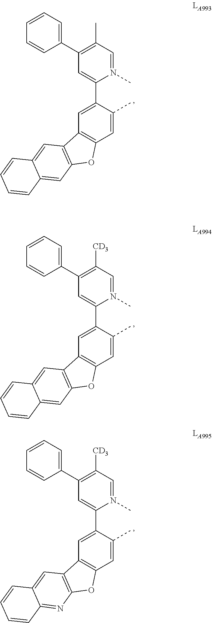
C1(C2=C(C)C=N(C)C(C3=CC4=C(C=C3C)OC3=C4C=C4C(=C3)C=CC=C4)=C2)=CC=CC=C1.C1(C2=C([CD3])C=N(C)C(C3=CC4=C(C=C3C)OC3=C4C=C4C(=C3)C=CC=C4)=C2)=CC=CC=C1.C1(C2=C([CD3])C=N(C)C(C3=CC4=C(C=C3C)OC3=C4C=C4C(=N3)C=CC=C4)=C2)=CC=CC=C1
